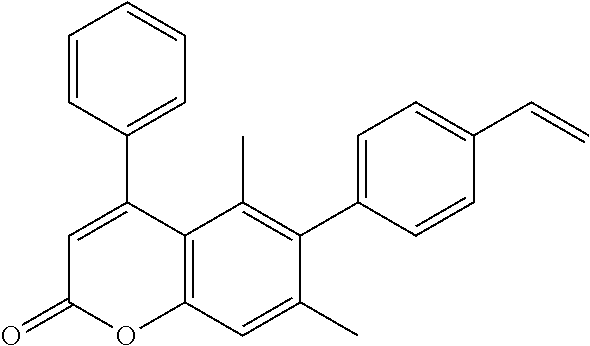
C1(C2=CC(=O)OC3=C2C(C)=C(C2=CC=C(C=C)C=C2)C(C)=C3)=CC=CC=C1
